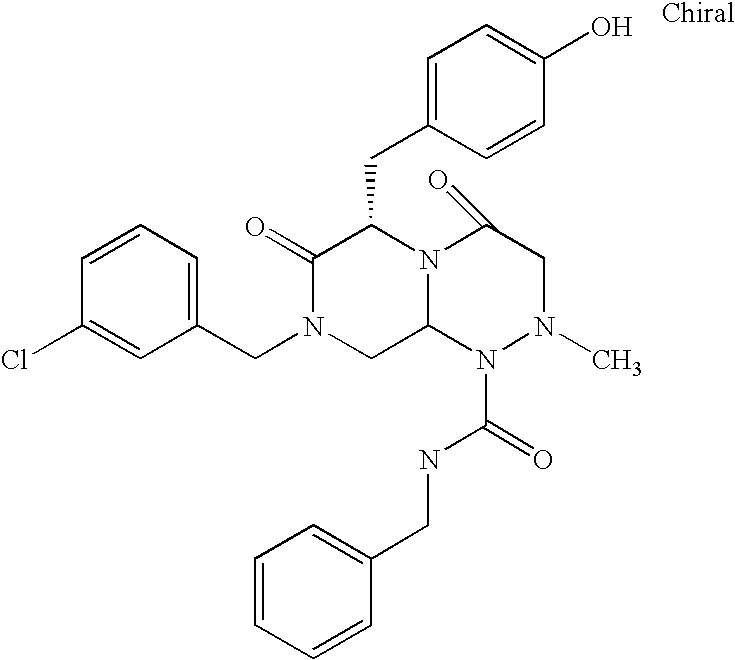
C1=CC(Cl)=CC(CN2CC3N(C(CC4=CC=C(O)C=C4)C2=O)C(=O)CN(C)N3C(NCC2=CC=CC=C2)=O)=C1
